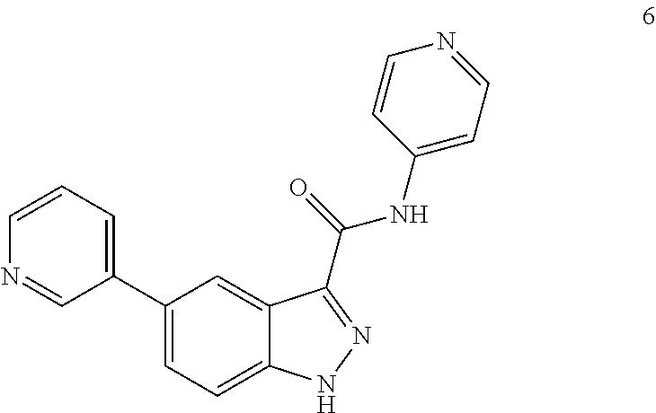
C1=CN=CC(C2=CC=C3C(=C2)C(C(NC2=CC=NC=C2)=O)=NN3)=C1
